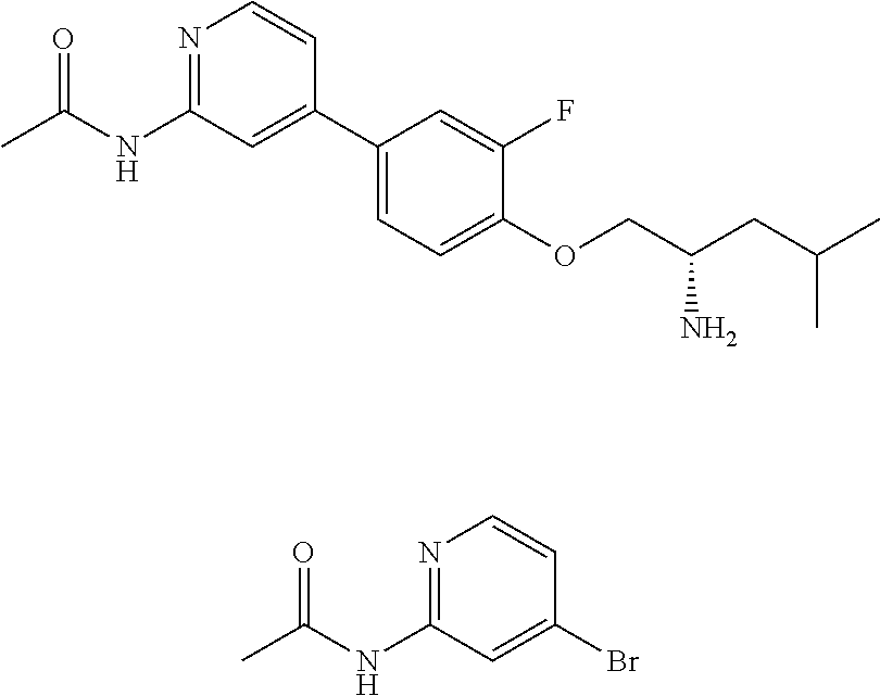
N1=C(NC(C)=O)C=C(C2=CC=C(OCC(CC(C)C)N)C(F)=C2)C=C1.N1=C(NC(C)=O)C=C(Br)C=C1
